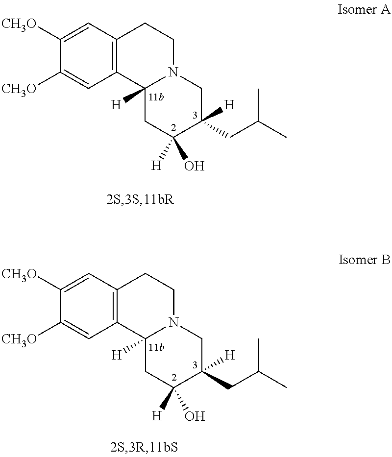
C1([CH3O])=CC2=C(C=C1[CH3O])CCN1C2([H])CC(O)([H])C(CC(C)C)([H])C1.C1([CH3O])=CC2=C(C=C1[CH3O])CCN1C2([H])CC(O)([H])C(CC(C)C)([H])C1
